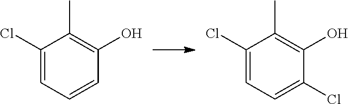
C1(Cl)=CC=CC(O)=C1C.C1(Cl)=CC=C(Cl)C(O)=C1C
